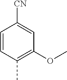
C1=CC(C)=C(OC)C=C1[CN]
